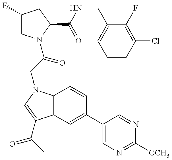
C1(F)CN(C(=O)CN2C3=C(C(C(=O)C)=C2)C=C(C2=CN=C([OCH3])N=C2)C=C3)C(C(NCC2=CC=CC(Cl)=C2F)=O)C1
